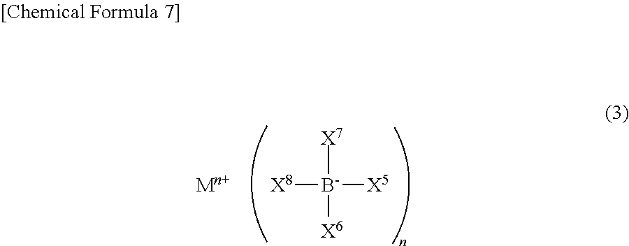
[X8][B-]([X7])([X5])[X6].[Mn+]
